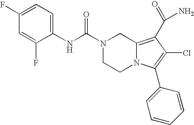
N(C(N1CCN2C(=C(C(N)=O)C(Cl)=C2C2=CC=CC=C2)C1)=O)C1=CC=C(F)C=C1F
